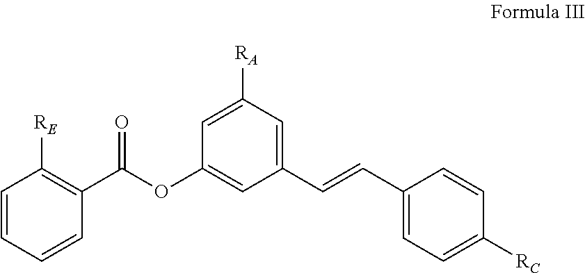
C1=CC=CC(C(OC2=CC(C=CC3=CC=C([RC])C=C3)=CC([RA])=C2)=O)=C1[RE]
